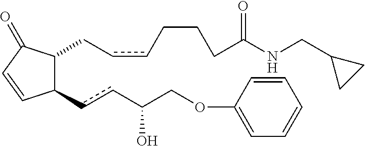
C1(ccC(COC2=CC=CC=C2)O)C(CccCCCC(NCC2CC2)=O)C(=O)C=C1
